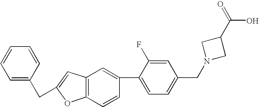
C1=CC=CC(CC2=CC3=C(C=CC(C4=CC=C(CN5CC(C(=O)O)C5)C=C4F)=C3)O2)=C1
